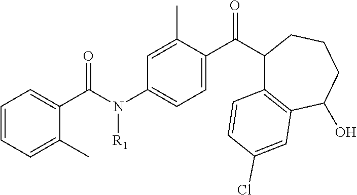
C1=CC=C(C)C(C(N(C2=CC=C(C(=O)C3C4=C(C(O)CCC3)C=C(Cl)C=C4)C(C)=C2)[R1])=O)=C1
